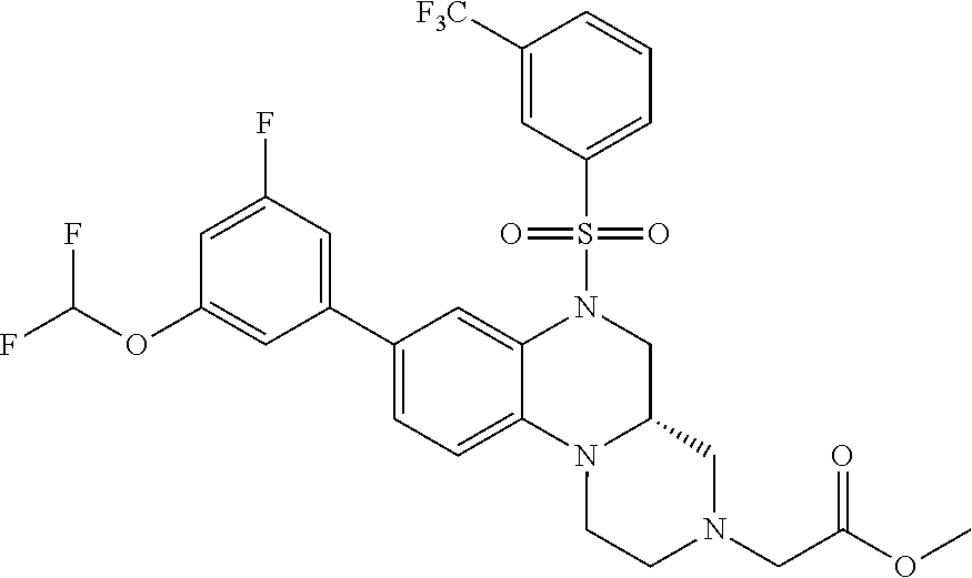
C1=C(F)C=C(C2=CC=C3C(=C2)N(S(C2=CC=CC([F3C])=C2)(=O)=O)CC2N3CCN(CC(OC)=O)C2)C=C1OC(F)F
